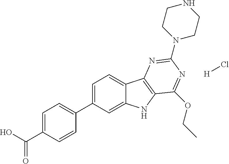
C1=C(C(O)=O)C=CC(C2=CC=C3C(=C2)NC2=C3N=C(N3CCNCC3)N=C2OCC)=C1.[H]Cl
